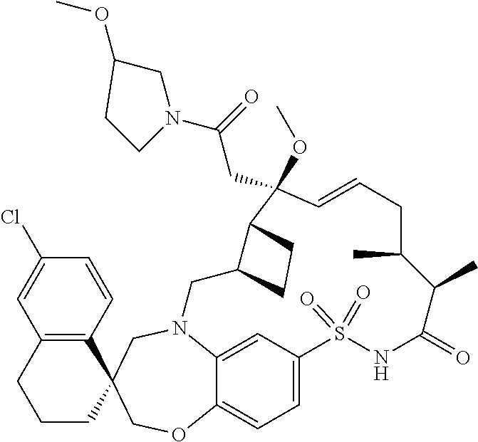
N12C3=CC(=CC=C3OCC3(C4=C(C=C(Cl)C=C4)CCC3)C1)S(=O)(=O)NC(=O)C(C)C(C)CC=CC(OC)(CC(N1CC(OC)CC1)=O)C1C(C2)CC1
